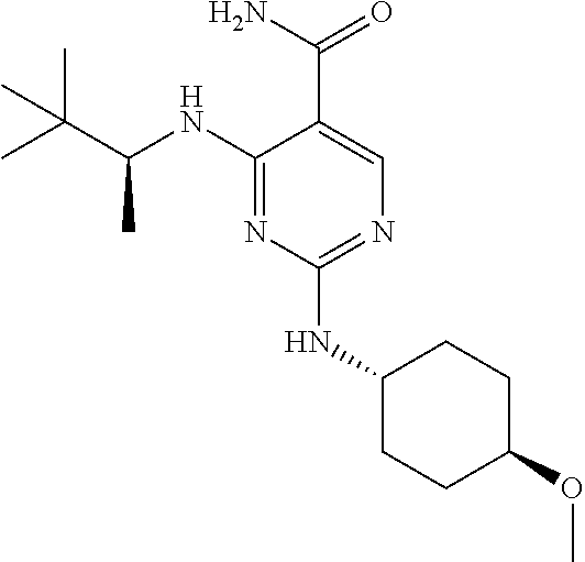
C1(NC(C(C)(C)C)C)=NC(NC2CCC(OC)CC2)=NC=C1C(N)=O
